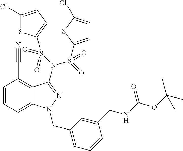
C1=CC=C2C(=C1C#N)C(N(S(=O)(=O)C1=CC=C(Cl)S1)S(=O)(=O)C1=CC=C(Cl)S1)=NN2CC1=CC=CC(CNC(OC(C)(C)C)=O)=C1
